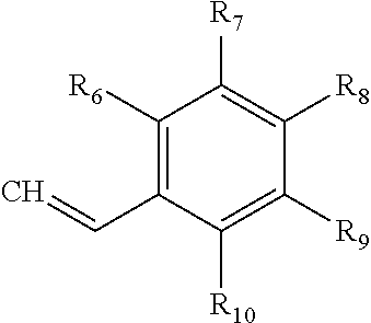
C1([R10])=C([R9])C([R8])=C([R7])C([R6])=C1C=C
